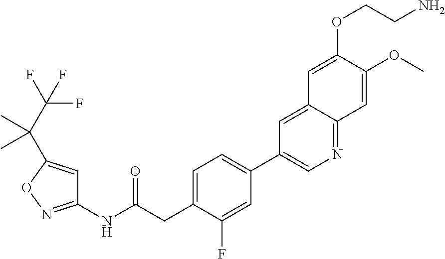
C1(NC(CC2=CC=C(C3=CN=C4C(=C3)C=C(OCCN)C(OC)=C4)C=C2F)=O)=NOC(C(C(F)(F)F)(C)C)=C1
